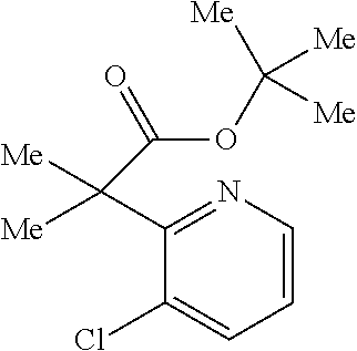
C1=CC=C(Cl)C(C([Me])([Me])C(OC([Me])([Me])[Me])=O)=N1
